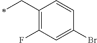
C(C)C1=C(F)C=C(Br)C=C1
